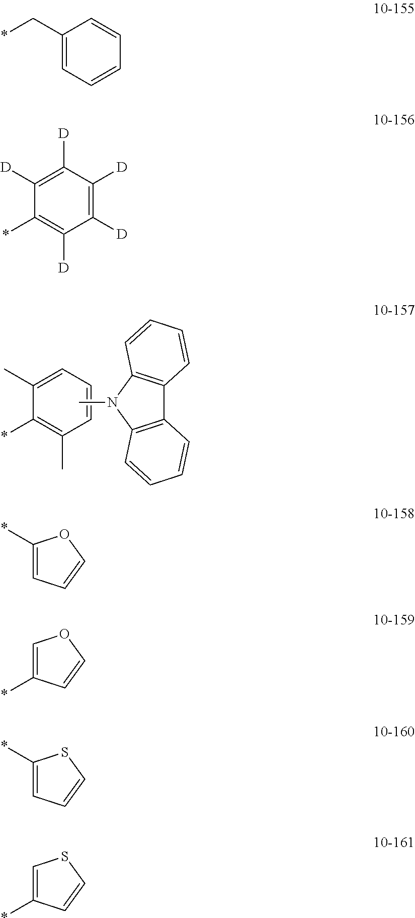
C1(C)=CC=CC(C)=C1*.CN1C2=C(C3=C1C=CC=C3)C=CC=C2.C1(C*)=CC=CC=C1.C1([D])=C([D])C([D])=C([D])C([D])=C1*.C1(*)=CC=CO1.C1=C(*)C=CO1.C1(*)=CC=CS1.C1=C(*)C=CS1
